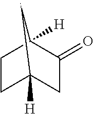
C1CC2([H])CC(=O)C1([H])C2
